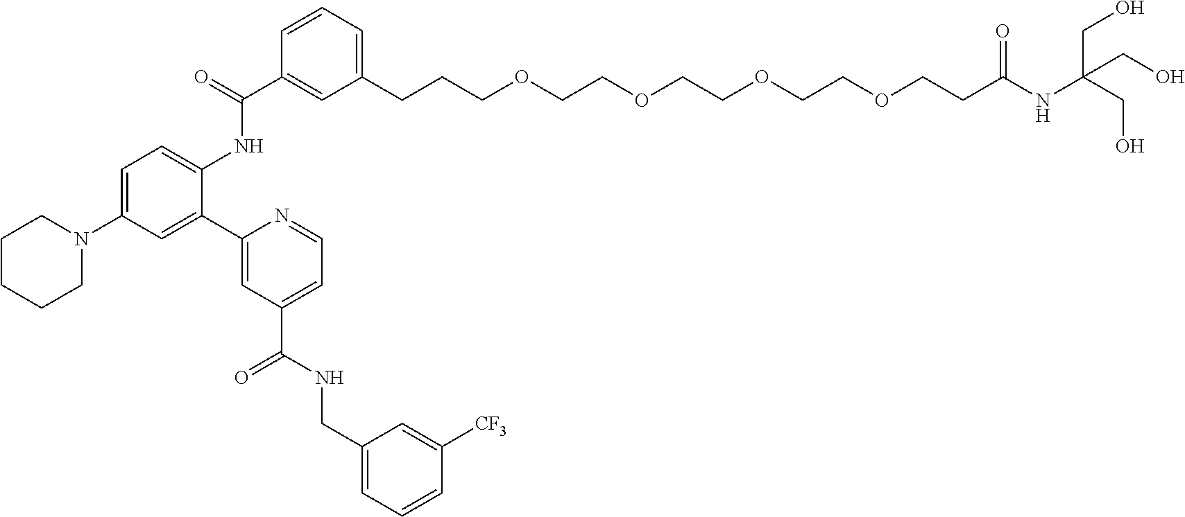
C1(CCCOCCOCCOCCOCCC(=O)NC(CO)(CO)CO)=CC=CC(C(=O)NC2=CC=C(N3CCCCC3)C=C2C2=CC(C(NCC3=CC=CC([CF3])=C3)=O)=CC=N2)=C1
